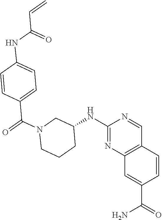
C12=C(C=C(C(N)=O)C=C1)N=C(NC1CCCN(C(C3=CC=C(NC(C=C)=O)C=C3)=O)C1)N=C2
